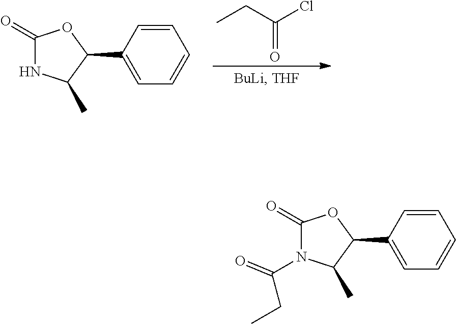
CCC(Cl)=O.C1(=O)NC(C)C(C2=CC=CC=C2)O1.C1(=O)N(C(CC)=O)C(C)C(C2=CC=CC=C2)O1
